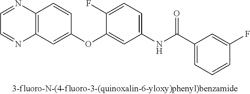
C12=C(C=C(OC3=CC(NC(C4=CC=CC(F)=C4)=O)=CC=C3F)C=C1)N=CC=N2
